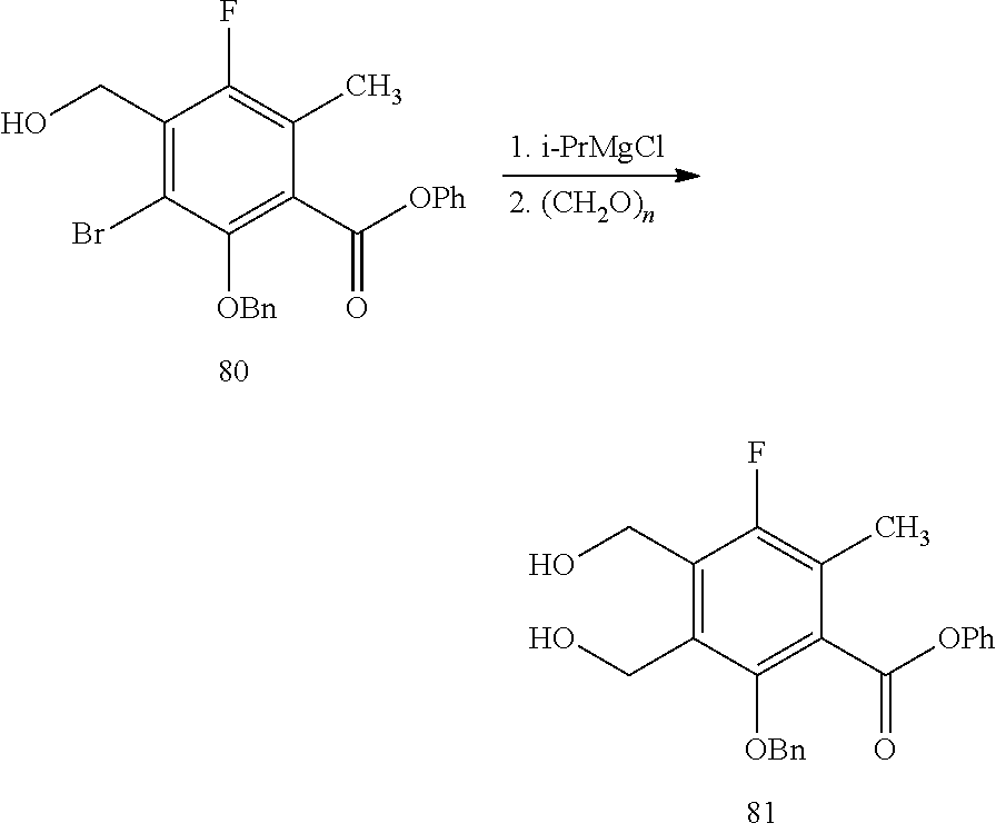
C1(CO)=C(Br)C([OBn])=C(C([OPh])=O)C(C)=C1F.C1(CO)=C(CO)C([OBn])=C(C([OPh])=O)C(C)=C1F
